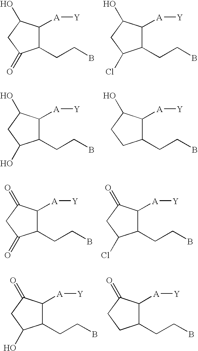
C1(CCB)C([A][Y])C(O)CC1=O.C1(CCB)C([A][Y])C(O)CC1Cl.C1(CCB)C([A][Y])C(O)CC1O.C1(CCB)C([A][Y])C(O)CC1.C1(CCB)C([A][Y])C(=O)CC1=O.C1(CCB)C([A][Y])C(=O)CC1Cl.C1(CCB)C([A][Y])C(=O)CC1O.C1(CCB)C([A][Y])C(=O)CC1
